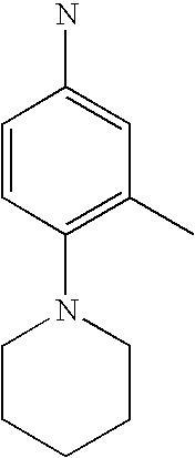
C1=CC(N2CCCCC2)=C(C)C=C1N
